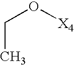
O([X4])CC
